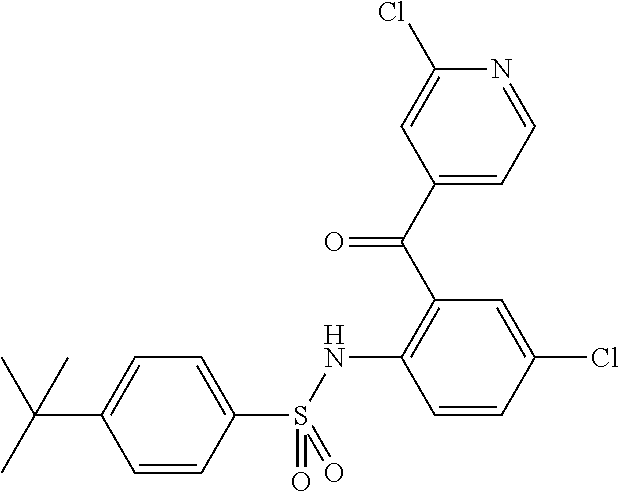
C1(C(C2=C(NS(C3=CC=C(C(C)(C)C)C=C3)(=O)=O)C=CC(Cl)=C2)=O)=CC=NC(Cl)=C1
